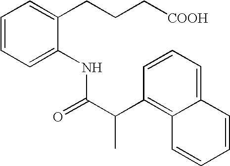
C1=CC=C(NC(=O)C(C)C2=C3C(=CC=C2)C=CC=C3)C(CCC[COOH])=C1
